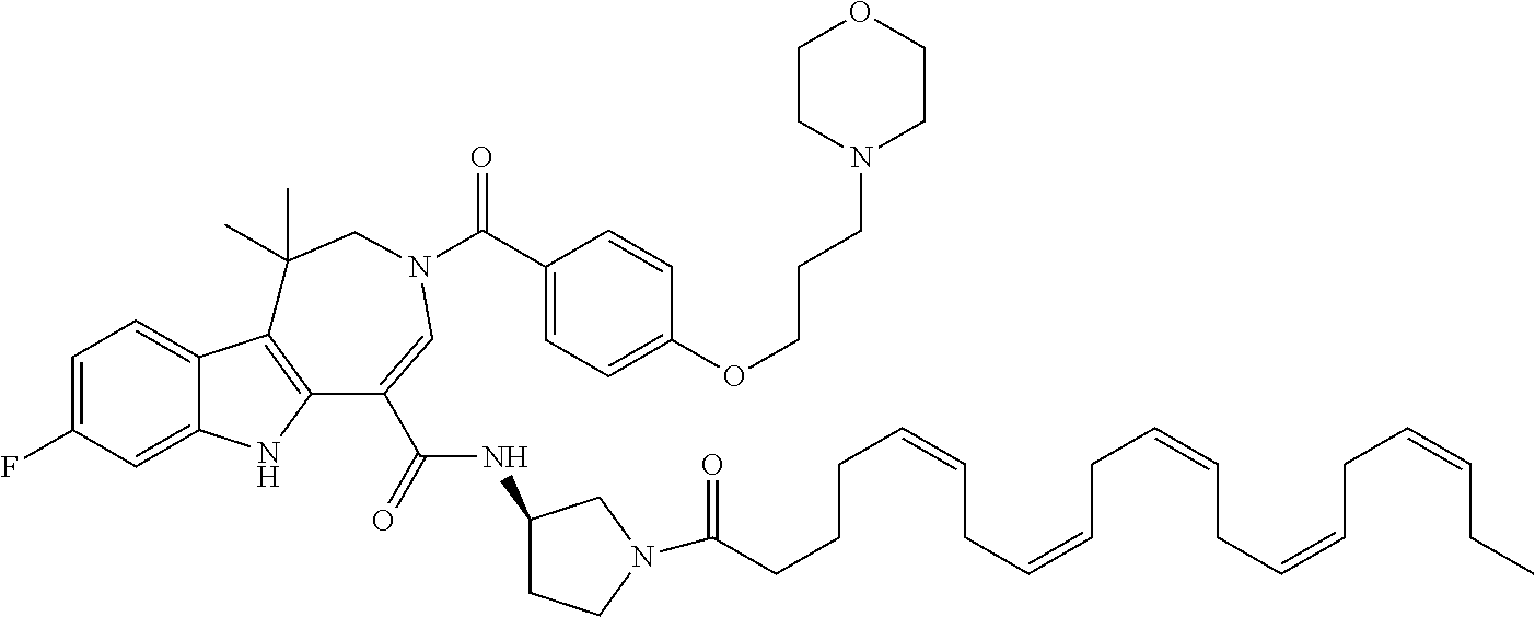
C1=C(F)C=C2C(=C1)C1=C(N2)C(C(NC2CCN(C(CCCC=CCC=CCC=CCC=CCC=CCC)=O)C2)=O)=CN(C(=O)C2=CC=C(OCCCN3CCOCC3)C=C2)CC1(C)C
